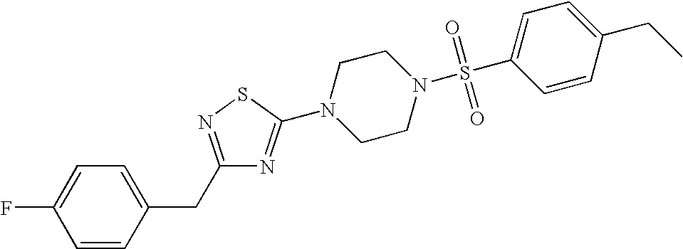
C1=CC(CC2=NSC(N3CCN(S(C4=CC=C(CC)C=C4)(=O)=O)CC3)=N2)=CC=C1F
